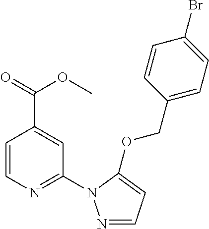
C(C1=CC(N2N=CC=C2OCC2=CC=C(Br)C=C2)=NC=C1)(=O)OC
